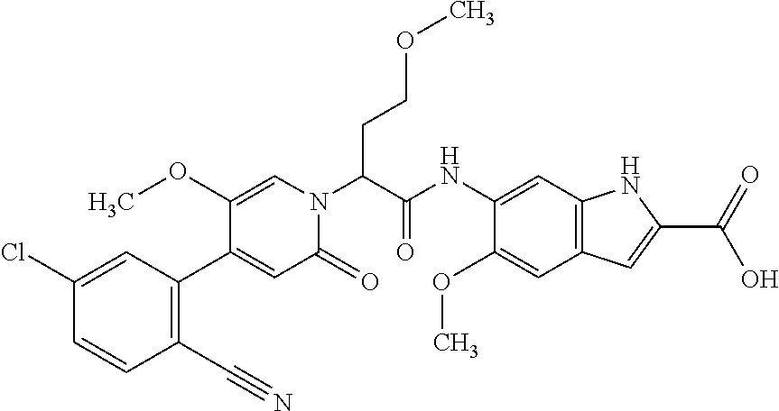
C1(NC(=O)C(N2C(=O)C=C(C3=C(C#N)C=CC(Cl)=C3)C(OC)=C2)CCOC)=CC2=C(C=C1OC)C=C(C(O)=O)N2
